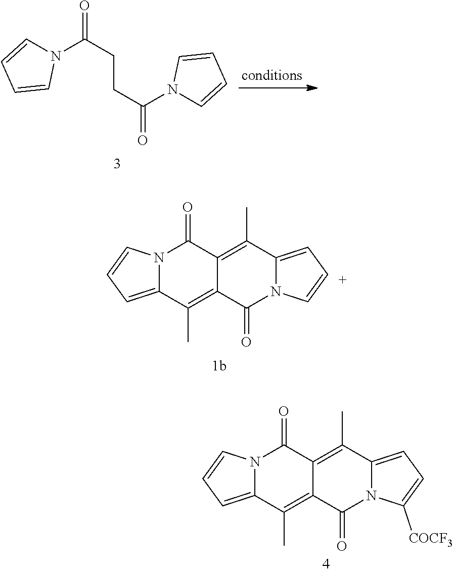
C(CC(=O)N1C=CC=C1)C(N1C=CC=C1)=O.N12C(=CC=C1)C(C)=C1C(=C(C)C3=C[C+]=CN3C1=O)C2=O.N12C(=CC=C1)C(C)=C1C(=C(C)C3=CC=C([COCF3])N3C1=O)C2=O
